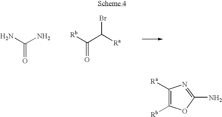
NC(N)=O.[Rb]C(C([Ra])Br)=O.C1([Rb])=C([Ra])N=C(N)O1
